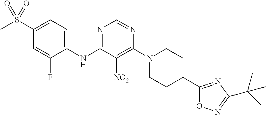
C1(S(C)(=O)=O)=CC=C(NC2=NC=NC(N3CCC(C4=NC(C(C)(C)C)=NO4)CC3)=C2[NO2])C(F)=C1
